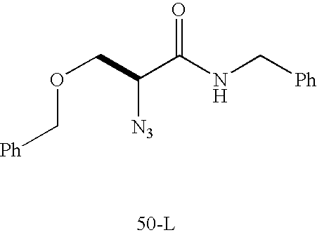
O(C[Ph])CC(C(NC[Ph])=O)[N3].[50-L]
